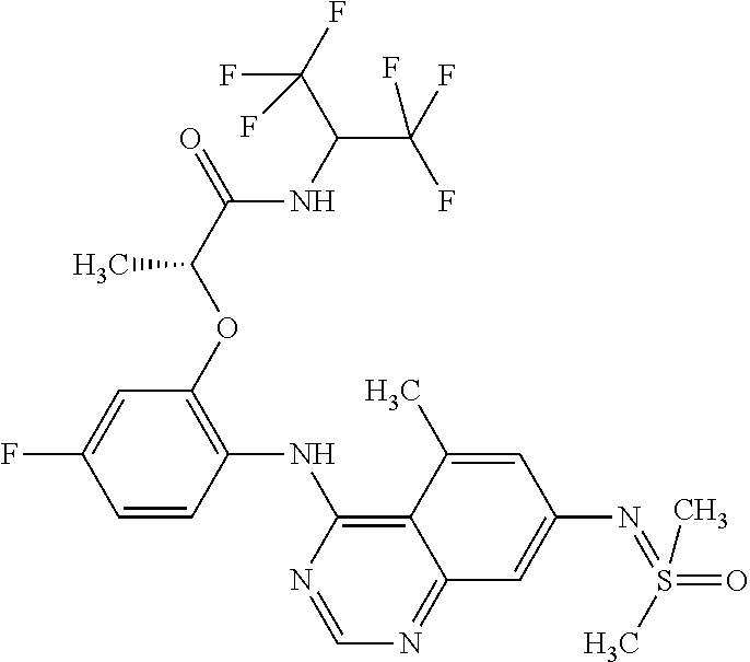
C1=CC(NC2=C3C(=NC=N2)C=C(N=S(C)(=O)C)C=C3C)=C(OC(C(=O)NC(C(F)(F)F)C(F)(F)F)C)C=C1F
